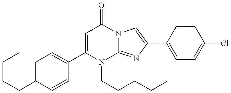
C(CCC1=CC=C(C2=CC(=O)N3C(=NC(C4=CC=C(Cl)C=C4)=C3)N2CCCCC)C=C1)C
